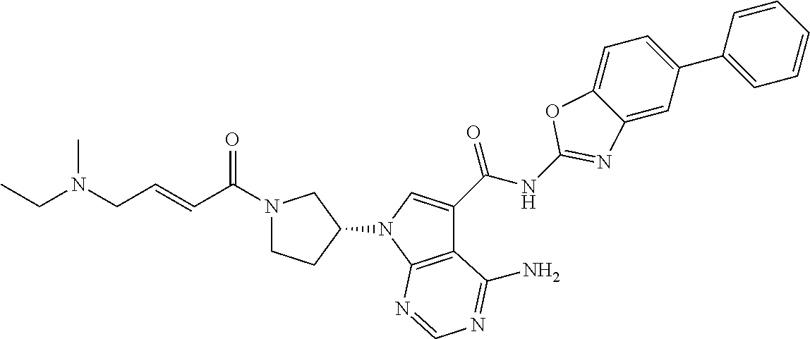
C12=CC(C3=CC=CC=C3)=CC=C1OC(NC(C1=CN(C3CCN(C(C=CCN(CC)C)=O)C3)C3=C1C(N)=NC=N3)=O)=N2
